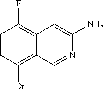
C1=CC(Br)=C2C(=C1F)C=C(N)N=C2
